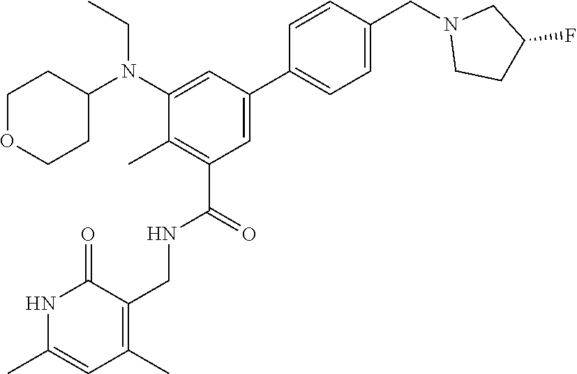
C1=CC(CN2CCC(F)C2)=CC=C1C1=CC(C(=O)NCC2=C(C)C=C(C)NC2=O)=C(C)C(N(C2CCOCC2)CC)=C1
